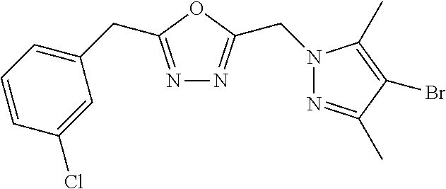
N1=C(CC2=CC=CC(Cl)=C2)OC(CN2N=C(C)C(Br)=C2C)=N1
